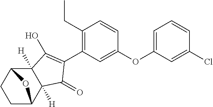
C1C2C3([H])C([H])(C(C1)O2)C(O)=C(C1=C(CC)C=CC(OC2=CC=CC(Cl)=C2)=C1)C3=O
